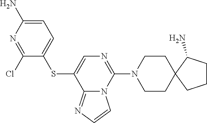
C12=NC=CN1C(N1CCC3(CC1)C(N)CCC3)=NC=C2SC1=CC=C(N)N=C1Cl
